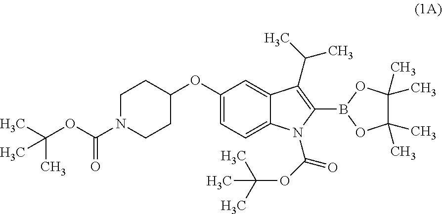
C1(OC2CCN(C(OC(C)(C)C)=O)CC2)=CC=C2C(=C1)C(C(C)C)=C(B1OC(C)(C)C(C)(C)O1)N2C(OC(C)(C)C)=O
